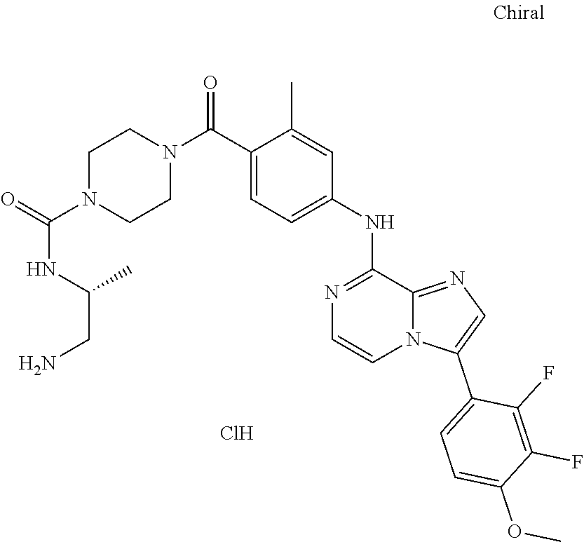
O=C(NC(C)CN)N1CCN(C(C2=CC=C(NC3=NC=CN4C3=NC=C4C3=CC=C(OC)C(F)=C3F)C=C2C)=O)CC1.Cl
